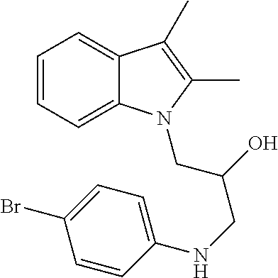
C1=CC=C2C(=C1)C(C)=C(C)N2CC(CNC1=CC=C(Br)C=C1)O
